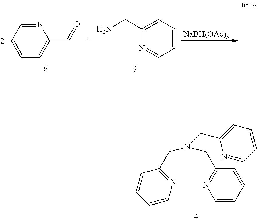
C1=CC=NC(C=O)=C1.[NaBH(OAc)3].NCC1=CC=CC=N1.C(N(CC1=NC=CC=C1)CC1=CC=CC=N1)C1=NC=CC=C1
